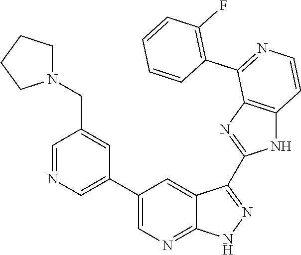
C1=NC=C(C2=CN=C3C(=C2)C(C2=NC4=C(N2)C=CN=C4C2=C(F)C=CC=C2)=NN3)C=C1CN1CCCC1
